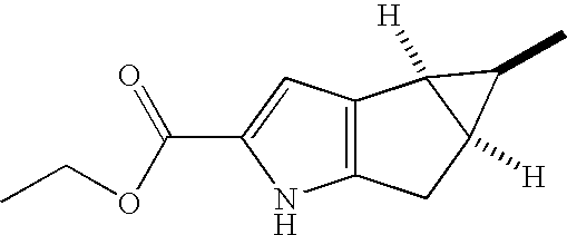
C12=C(C=C(C(OCC)=O)N1)C1([H])C([H])(C2)C1C
